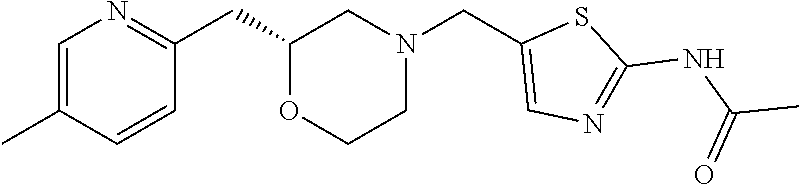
C1=C(C)C=CC(CC2OCCN(CC3=CN=C(NC(C)=O)S3)C2)=N1
